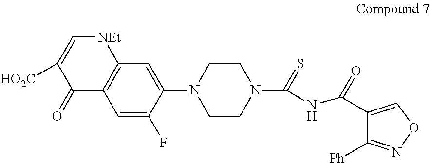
C1(=O)C2=C([NEt]C=C1[HO2C])C=C(N1CCN(C(NC(=O)C3=CON=C3[Ph])=S)CC1)C(F)=C2
